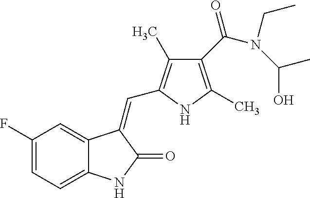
C1(F)=CC=C2C(=C1)C(=CC1=C(C)C(C(N(CC)C(C)O)=O)=C(C)N1)C(=O)N2
